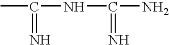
CC(NC(N)=N)=N
